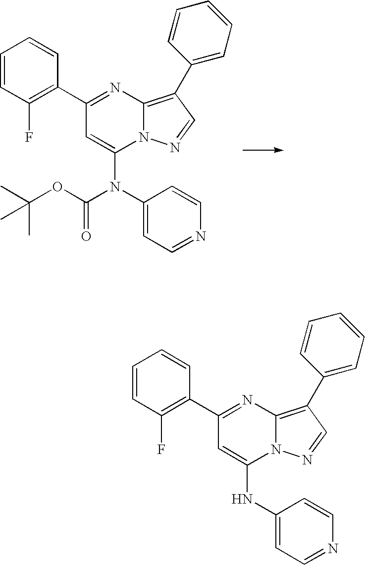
C1(C2=NC3=C(C4=CC=CC=C4)C=NN3C(N(C3=CC=NC=C3)C(OC(C)(C)C)=O)=C2)=C(F)C=CC=C1.C1(C2=NC3=C(C4=CC=CC=C4)C=NN3C(NC3=CC=NC=C3)=C2)=C(F)C=CC=C1
